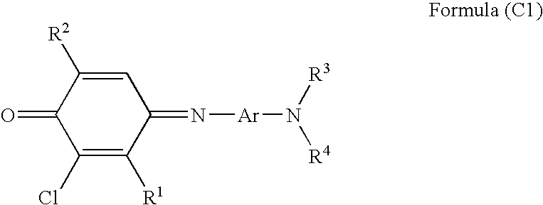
C1=C([R2])C(=O)C(Cl)=C([R1])C1=N[Ar]N([R4])[R3]
